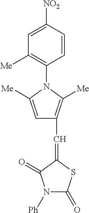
C1=C([NO2])C=CC(N2C([Me])=CC(C=C3SC(=O)N([Ph])C3=O)=C2[Me])=C1[Me]
